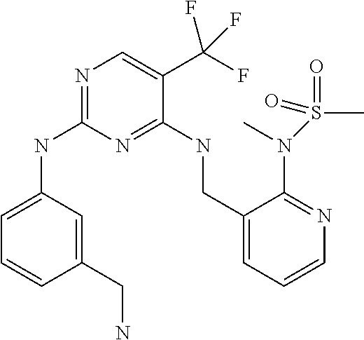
C1=C(NC2=NC=C(C(F)(F)F)C(NCC3=CC=CN=C3N(S(C)(=O)=O)C)=N2)C=C(CN)C=C1
